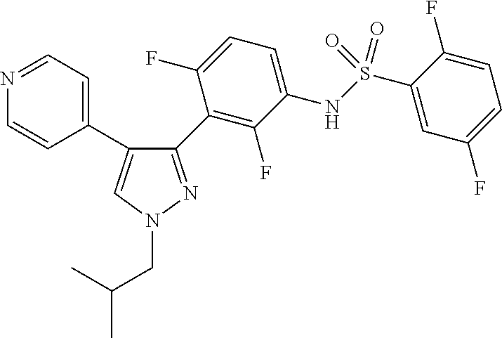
C1=NC=CC(C2=CN(CC(C)C)N=C2C2=C(F)C(NS(C3=CC(F)=CC=C3F)(=O)=O)=CC=C2F)=C1
